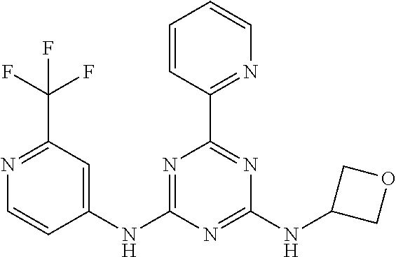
N1=C(NC2=CC(C(F)(F)F)=NC=C2)N=C(NC2COC2)N=C1C1=NC=CC=C1
